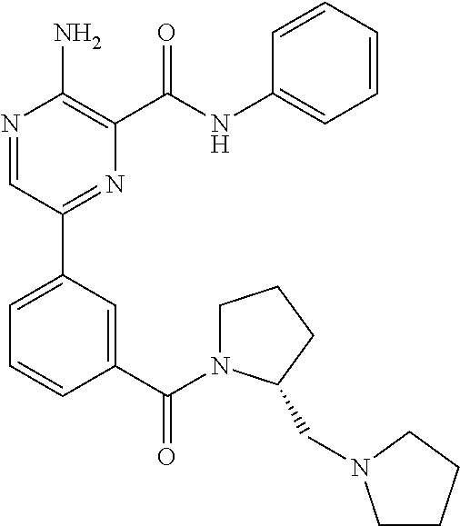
N1=CC(C2=CC=CC(C(=O)N3CCCC3CN3CCCC3)=C2)=NC(C(NC2=CC=CC=C2)=O)=C1N
